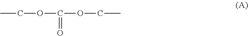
CCOC(OCC)=O
